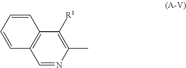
C1=NC(C)=C([R1])C2=C1C=CC=C2
